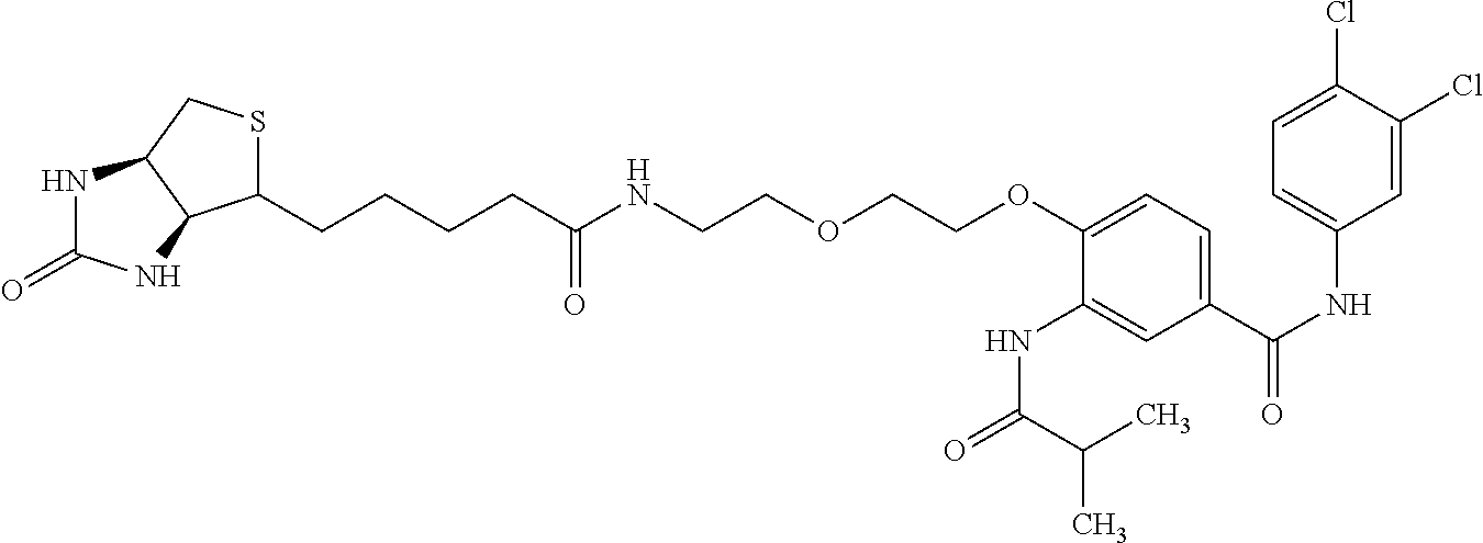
N1C(=O)NC2C1CSC2CCCCC(NCCOCCOC1=CC=C(C(NC2=CC=C(Cl)C(Cl)=C2)=O)C=C1NC(=O)C(C)C)=O
